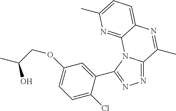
N1=C2N(C(C3=CC(OCC(C)O)=CC=C3Cl)=N1)C1=NC(C)=CC=C1N=C2C
